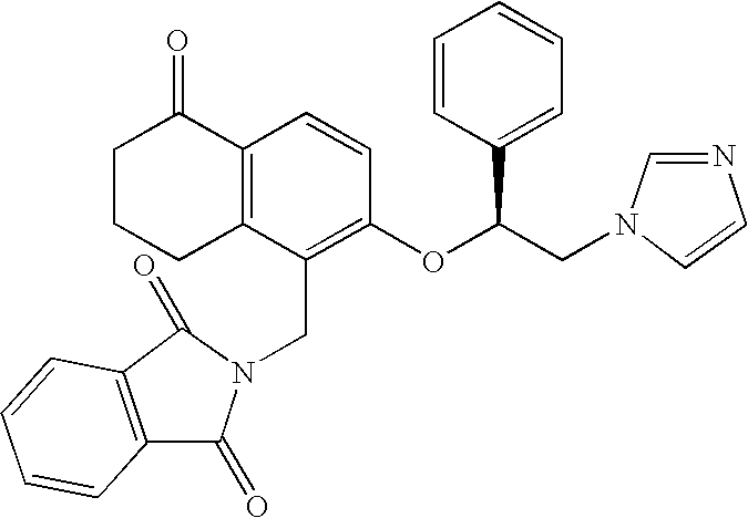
C1C2=C(C(=O)CC1)C=CC(OC(CN1C=CN=C1)C1=CC=CC=C1)=C2CN1C(=O)C2=C(C1=O)C=CC=C2
